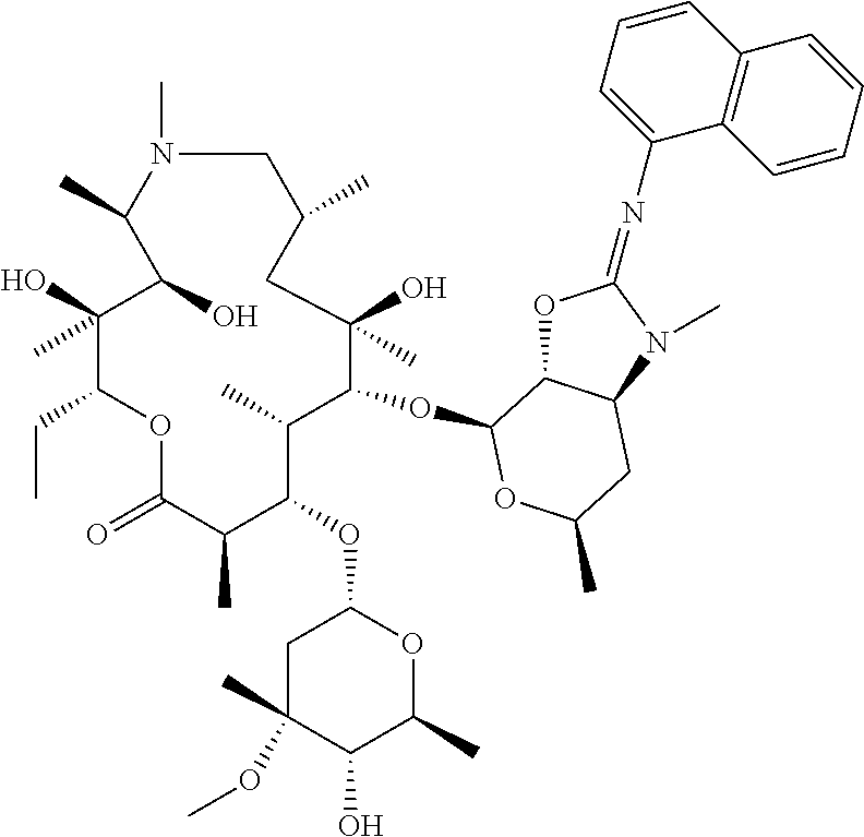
C1N(C)C(C)C(O)C(O)(C)C(CC)OC(=O)C(C)C(OC2CC(OC)(C)C(O)C(C)O2)C(C)C(OC2C3OC(=NC4=CC=CC5=C4C=CC=C5)N(C)C3CC(C)O2)C(O)(C)CC1C
